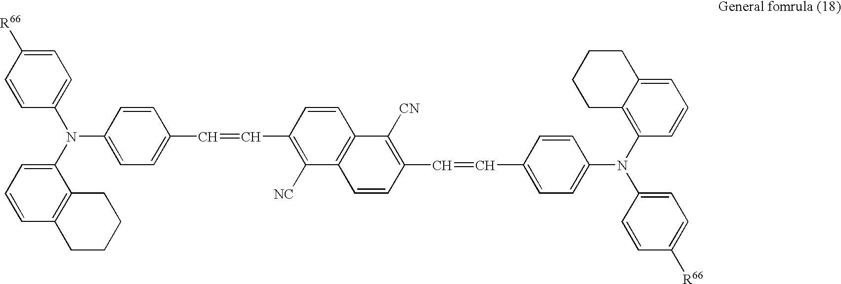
C1(N(C2=CC=C(C=CC3=C([NC])C4=C(C=C3)C([CN])=C(C=CC3=CC=C(N(C5=CC=C([R66])C=C5)C5=C6C(=CC=C5)CCCC6)C=C3)C=C4)C=C2)C2=CC=CC3=C2CCCC3)=CC=C([R66])C=C1
